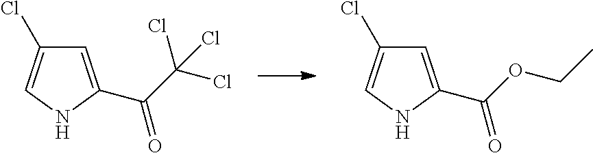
C1=C(C(C(Cl)(Cl)Cl)=O)NC=C1Cl.C1=C(C(OCC)=O)NC=C1Cl
